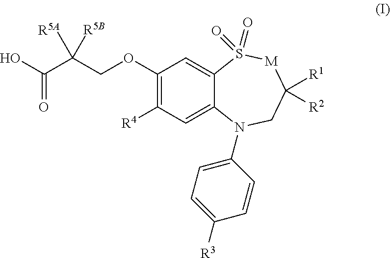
C1(OCC(C(O)=O)([R5A])[R5B])=C([R4])C=C2C(=C1)S(=O)(=O)[M]C([R1])([R2])CN2C1=CC=C([R3])C=C1
